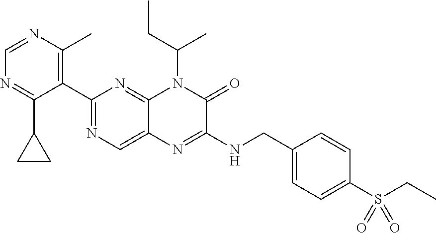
C1=NC(C)=C(C2=NC=C3C(=N2)N(C(CC)C)C(=O)C(NCC2=CC=C(S(=O)(=O)CC)C=C2)=N3)C(C2CC2)=N1
